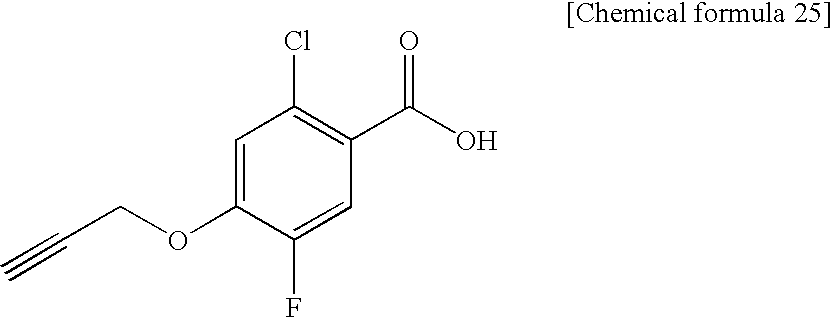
C1=C(OCC#C)C(F)=CC(C(O)=O)=C1Cl
